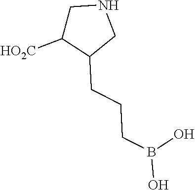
C1C([HO2C])C(CCCB(O)O)CN1
